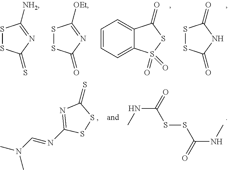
C12=CC=CC=C1S(=O)(=O)SC2=O.S1SC(=O)NC1=O.S1SC(=S)N=C1[NH2].S1SC(=O)N=C1[OEt].S=C1N=C(N=CN(C)C)SS1.CNC(SSC(NC)=O)=O
